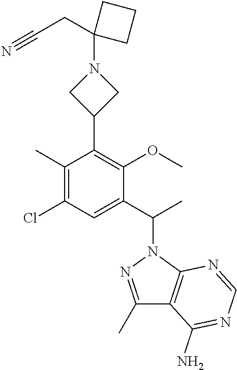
C1(C(C)N2N=C(C)C3=C2N=CN=C3N)=CC(Cl)=C(C)C(C2CN(C3(CC#N)CCC3)C2)=C1OC
